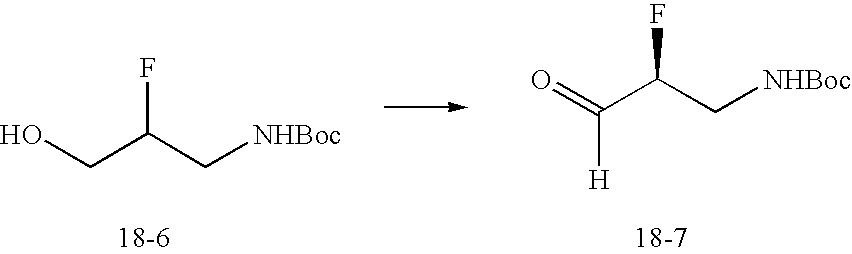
OCC(C[NHBoc])F.O=C(C(C[NHBoc])F)[H]
